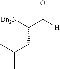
[Bn2N]C(C([H])=O)CC(C)C
